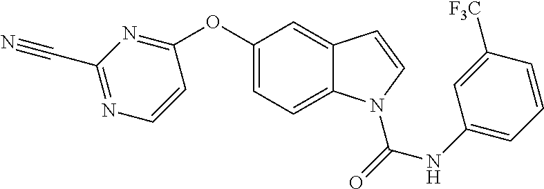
C1(OC2=NC(C#N)=NC=C2)=CC=C2C(=C1)C=CN2C(=O)NC1=CC=CC([F3C])=C1
